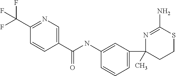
N1=C(N)SCCC1(C)C1=CC=CC(NC(C2=CN=C(C(F)(F)F)C=C2)=O)=C1
